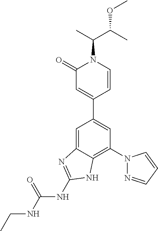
C1=C2C(=C(N3N=CC=C3)C=C1C1=CC(=O)N(C(C)C(C)OC)C=C1)NC(NC(NCC)=O)=N2
